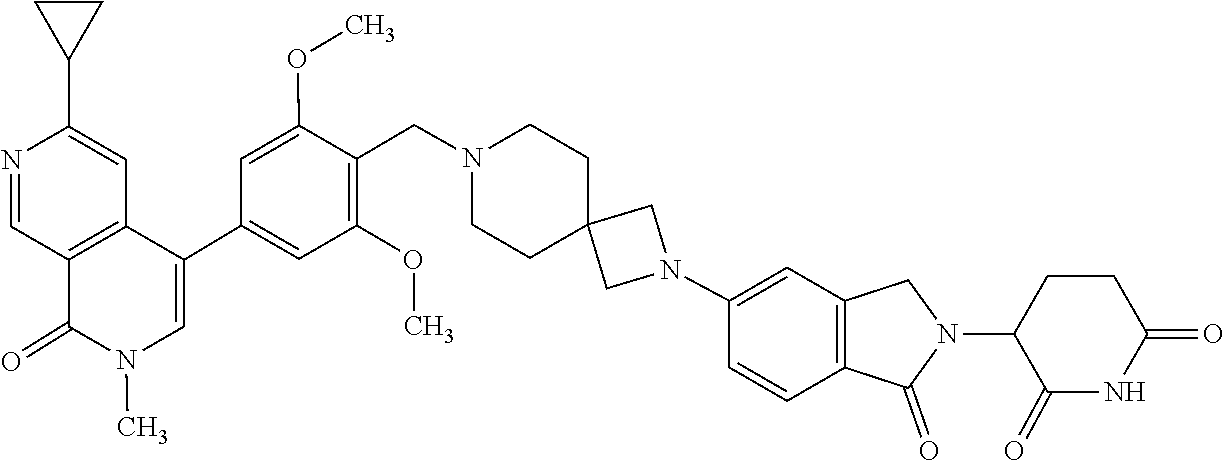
N1(C)C=C(C2=CC(OC)=C(CN3CCC4(CN(C5=CC6=C(C=C5)C(=O)N(C5C(=O)NC(=O)CC5)C6)C4)CC3)C(OC)=C2)C2=C(C=NC(C3CC3)=C2)C1=O
